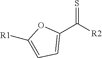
S=C([R2])C1=CC=C([R1])O1
